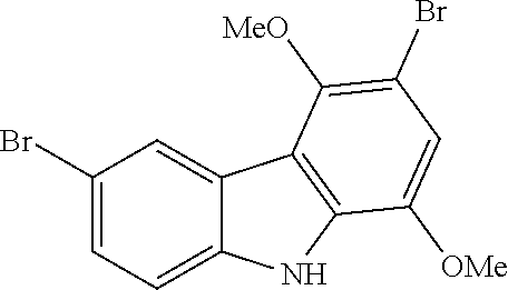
C1(Br)=CC=C2C(=C1)C1=C(N2)C([OMe])=CC(Br)=C1[MeO]
